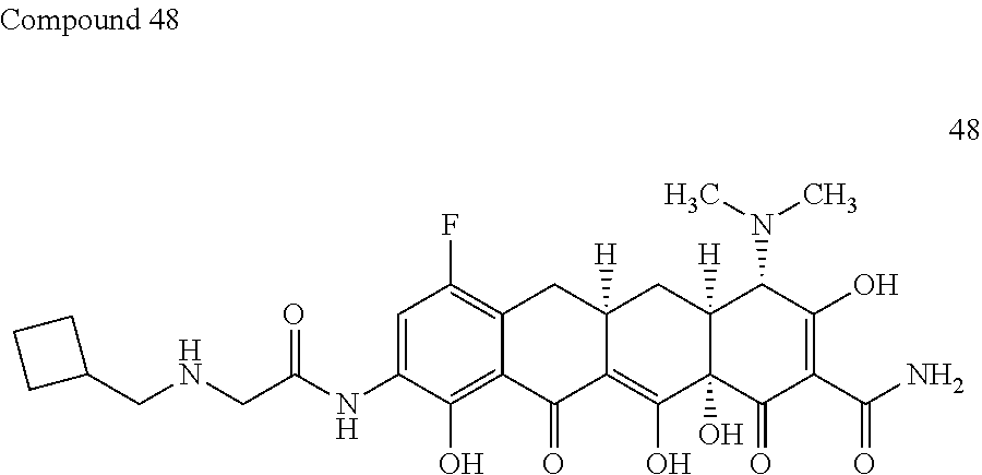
C12([H])C(O)(C(=O)C(C(N)=O)=C(O)C1N(C)C)C(O)=C1C([H])(C2)CC2=C(F)C=C(NC(CNCC3CCC3)=O)C(O)=C2C1=O
